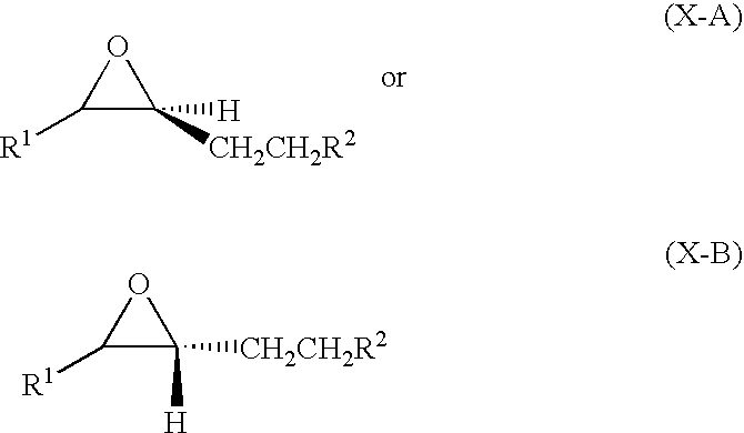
C1([R1])C([CH2CH2R2])([H])O1.C1([R1])C([CH2CH2R2])([H])O1
